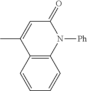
C12=C(C=CC=C1)C(C)=CC(=O)N2[Ph]
